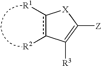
c1([R1])c([R2])C([R3])=C([Z])[X]1
